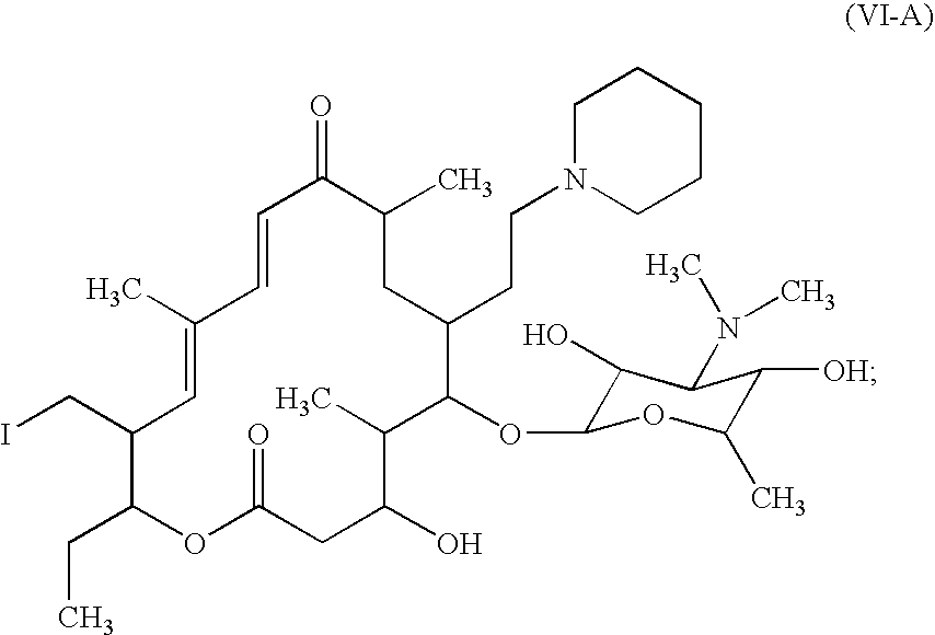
C1=CC(C)=CC(CI)C(CC)OC(=O)CC(O)C(C)C(OC2C(O)C(N(C)C)C([OH])C(C)O2)C(CCN2CCCCC2)CC(C)C1=O
